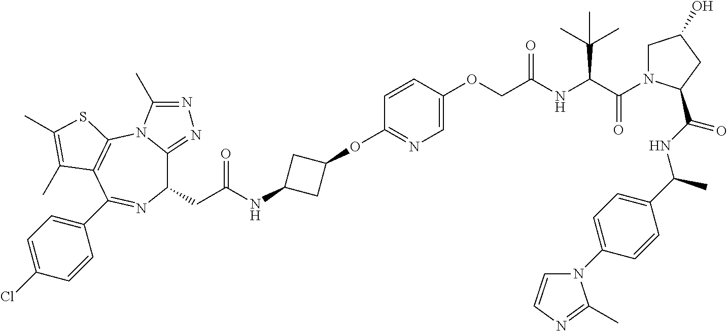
C1(CC(NC2CC(OC3=NC=C(OCC(NC(C(=O)N4CC(O)CC4C(NC(C4=CC=C(N5C=CN=C5C)C=C4)C)=O)C(C)(C)C)=O)C=C3)C2)=O)C2=NN=C(C)N2C2=C(C(C3=CC=C(Cl)C=C3)=N1)C(C)=C(C)S2
